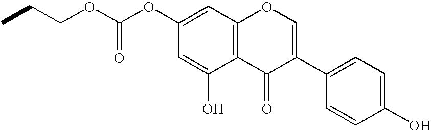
C12=C(C=C(OC(OCCC)=O)C=C1O)OC=C(C1=CC=C(O)C=C1)C2=O
